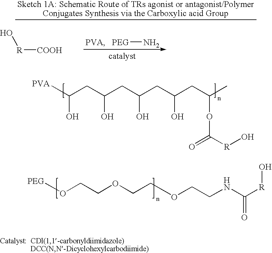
[PEG]N.[PVA].[R]([COOH])O.[catalyst].[PVA]C(CC(CC(CC(CC(C)OC([R]O)=O)O)O)O)O.[PEG]OCCOCCOCCNC([R]O)=O
